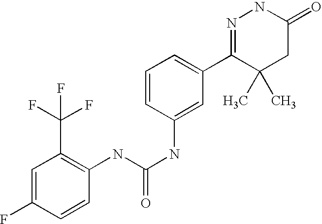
N(C(NC1=CC(C2=NNC(=O)CC2(C)C)=CC=C1)=O)C1=C(C(F)(F)F)C=C(F)C=C1
